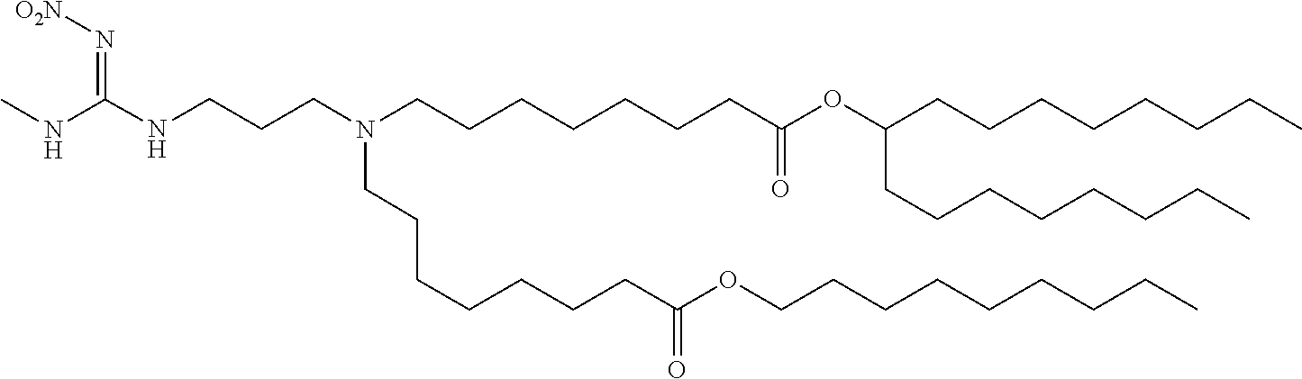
C(C(=O)OCCCCCCCCC)CCCCCCN(CCCNC(=N[O2N])NC)CCCCCCCC(=O)OC(CCCCCCCC)CCCCCCCC
